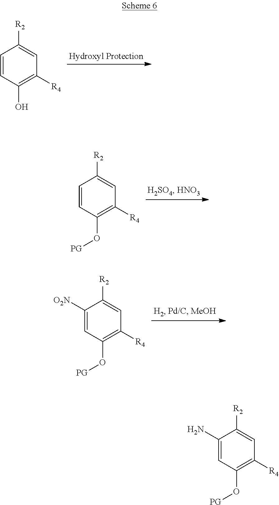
C1=CC(O)=C([R4])C=C1[R2].C1=CC(O[PG])=C([R4])C=C1[R2].C1([O2N])=CC(O[PG])=C([R4])C=C1[R2].C1(N)=CC(O[PG])=C([R4])C=C1[R2]
